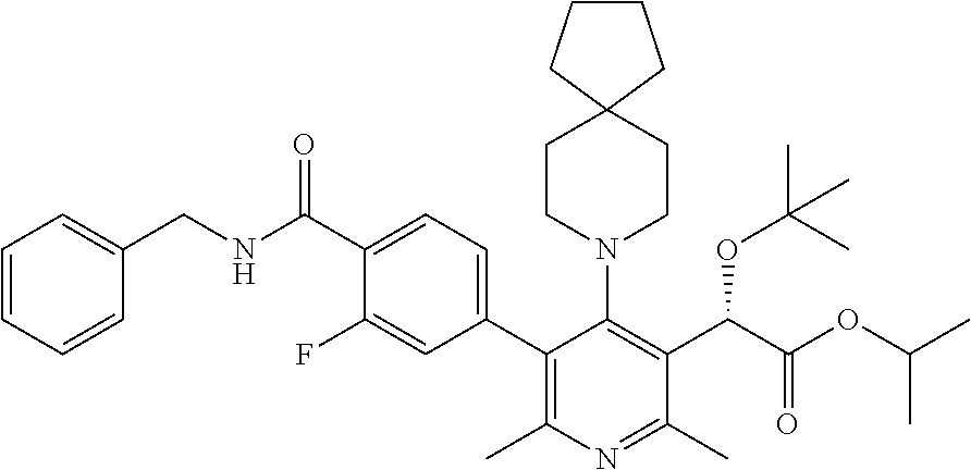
C1CCC2(C1)CCN(C1=C(C(C(OC(C)C)=O)OC(C)(C)C)C(C)=NC(C)=C1C1=CC=C(C(NCC3=CC=CC=C3)=O)C(F)=C1)CC2
